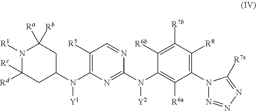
N1([R1])C([Rd])([Rc])CC(N(C2=C([R5])C=NC(N(C3=C([R6a])C(N4N=NN=C4[R7x])=C([R8])C([R7b])=C3[R6b])[Y2])=N2)[Y1])CC1([Rb])[Ra]
